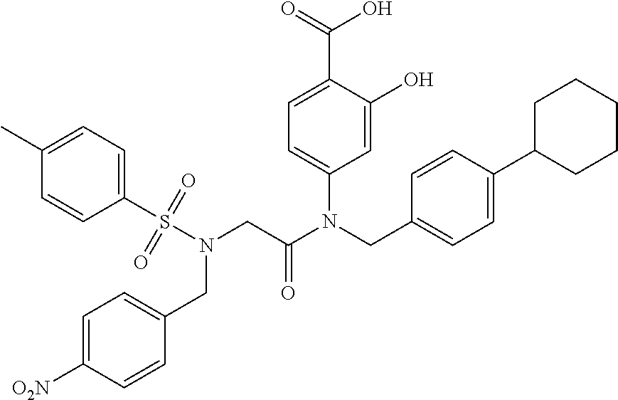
C1=C(O)C(C(=O)O)=CC=C1N(CC1=CC=C(C2CCCCC2)C=C1)C(CN(S(C1=CC=C(C)C=C1)(=O)=O)CC1=CC=C([O2N])C=C1)=O
